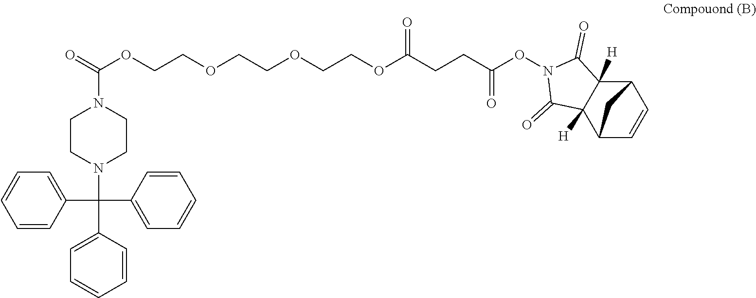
C1CN(C(C2=CC=CC=C2)(C2=CC=CC=C2)C2=CC=CC=C2)CCN1C(=O)OCCOCCOCCOC(CCC(ON1C(=O)C2([H])C([H])(C1=O)C1C=CC2C1)=O)=O
